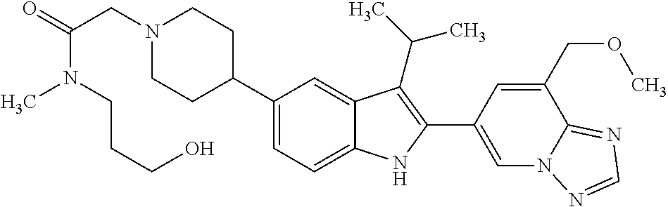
N1(CC(=O)N(CCCO)C)CCC(C2=CC=C3C(=C2)C(C(C)C)=C(C2=CN4C(=NC=N4)C(COC)=C2)N3)CC1
